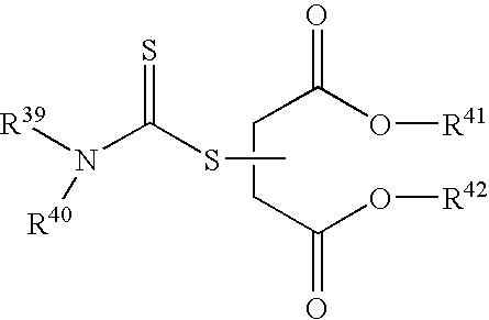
[R39]N(C(SC)=S)[R40].C(C(O[R41])=O)CC(=O)O[R42]
